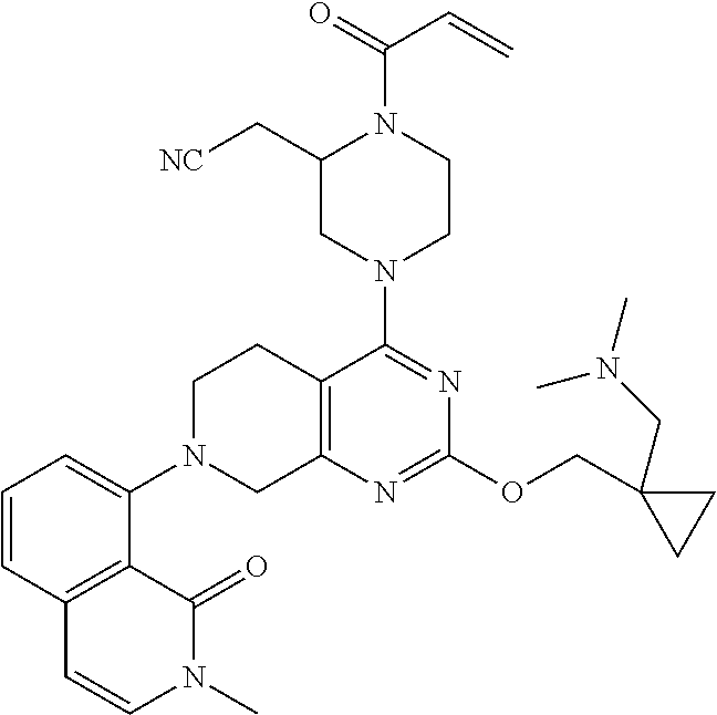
C1=CC2=C(C(N3CC4=C(CC3)C(N3CCN(C(=O)C=C)C(C[NC])C3)=NC(OCC3(CN(C)C)CC3)=N4)=C1)C(=O)N(C)C=C2
